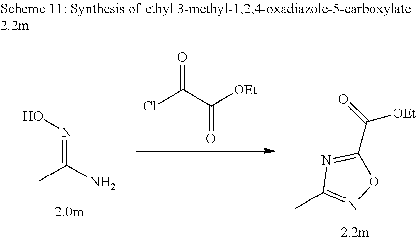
ClC(C(=O)[OEt])=O.ON=C(N)C.CC1=NOC(C(=O)[OEt])=N1
